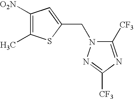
C1([CF3])=NC([CF3])=NN1CC1=CC([O2N])=C(C)S1
